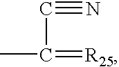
CC(C#N)=[R25]
